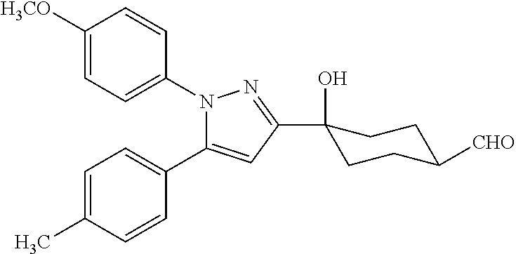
C1=C([H3CO])C=CC(N2C(C3=CC=C(C)C=C3)=CC(C3(O)CCC([CHO])CC3)=N2)=C1
